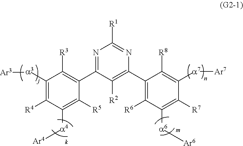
C1([a3][Ar3])=C([R4])C([a4][Ar4])=C([R5])C(C2=NC([R1])=NC(C3=C([R6])C([a6][Ar6])=C([R7])C([a7][Ar7])=C3[R8])=C2[R2])=C1[R3]
